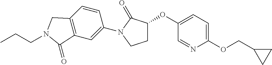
C1(OC2CCN(C3=CC4=C(C=C3)CN(CCC)C4=O)C2=O)=CC=C(OCC2CC2)N=C1
